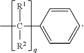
C1=CC(C(C)([R1])[R2])=CC=C1
